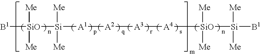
[B1][SiO]([Me])([Me])[Si]([Me])([Me])[A1][A2][A3][A4][SiO]([Me])([Me])[Si]([Me])([Me])[B1]
